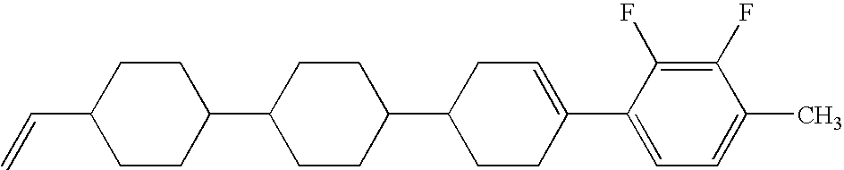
C1(F)=C(F)C(C2=CCC(C3CCC(C4CCC(C=C)CC4)CC3)CC2)=CC=C1C
